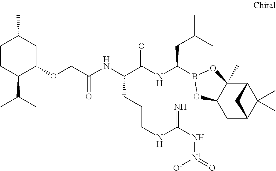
C12C3(C)C(CC(C1(C)C)C2)OB(C(NC(C(NC(COC1CC(C)CCC1C(C)C)=O)CCCNC(N[N+]([O-])=O)=N)=O)CC(C)C)O3
